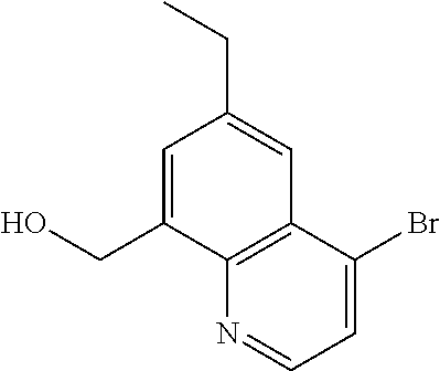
C1=C(CO)C2=C(C=C1CC)C(Br)=CC=N2
